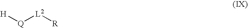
[H][Q][L2][R]
